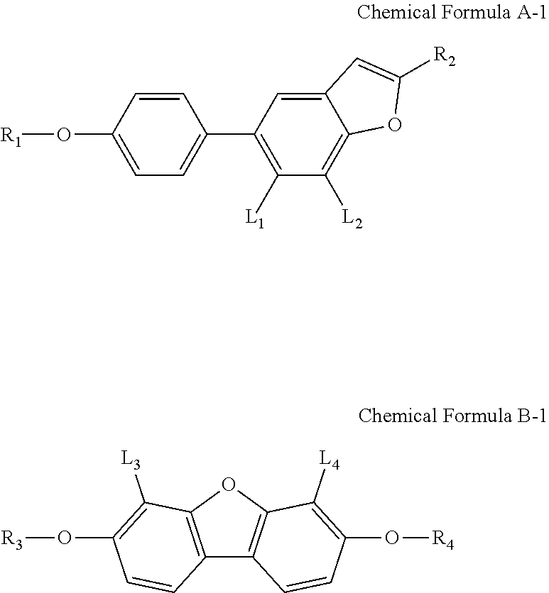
C1=CC(O[R1])=CC=C1C1=C([L1])C([L2])=C2C(=C1)C=C([R2])O2.O([R3])C1=C([L3])C2=C(C3=C(O2)C([L4])=C(O[R4])C=C3)C=C1
